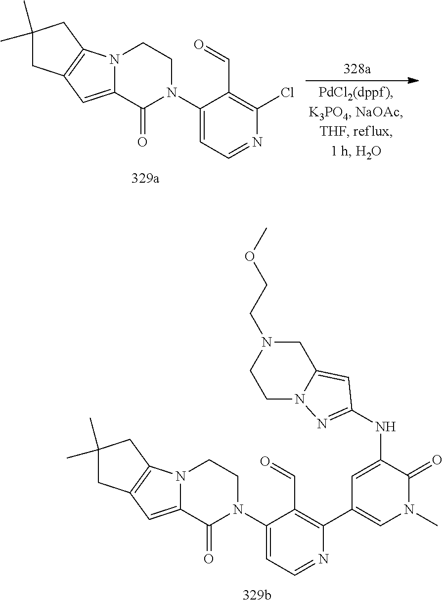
C1=C(NC2=NN3CCN(CCOC)CC3=C2)C(=O)N(C)C=C1C1=C(C=O)C(N2CCN3C(=CC4=C3CC(C)(C)C4)C2=O)=CC=N1.C1(Cl)=C(C=O)C(N2CCN3C(=CC4=C3CC(C)(C)C4)C2=O)=CC=N1
